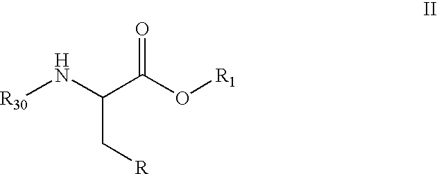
[R30]NC(C(O[R1])=O)C[R]
